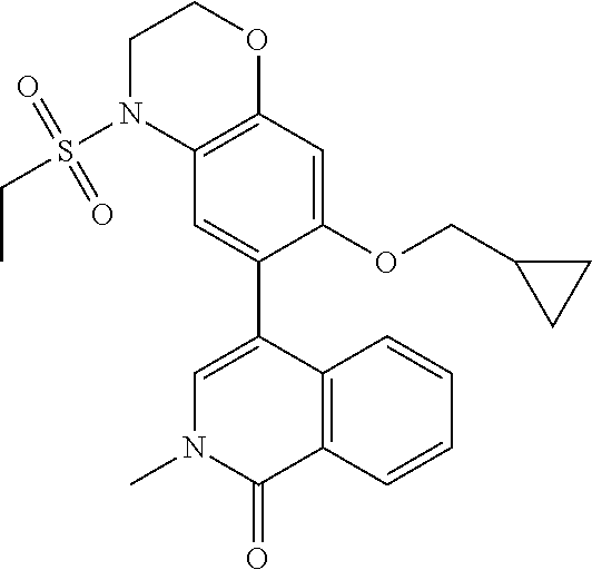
N1(S(CC)(=O)=O)C2=C(OCC1)C=C(OCC1CC1)C(C1=CN(C)C(=O)C3=C1C=CC=C3)=C2
